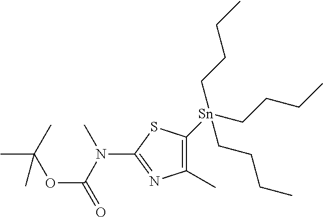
C1(C)=C([Sn](CCCC)(CCCC)CCCC)SC(N(C)C(=O)OC(C)(C)C)=N1
